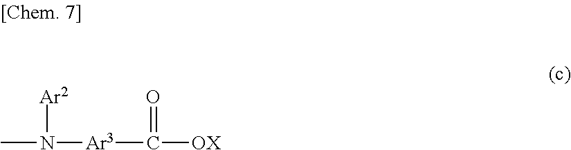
[Ar3](C([OX])=O)N(C)[Ar2]
